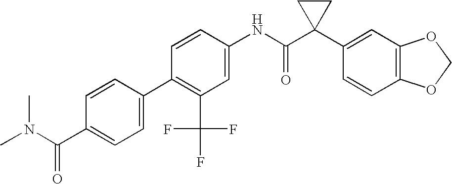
C1=CC(NC(C2(C3=CC4=C(C=C3)OCO4)CC2)=O)=CC(C(F)(F)F)=C1C1=CC=C(C(N(C)C)=O)C=C1
